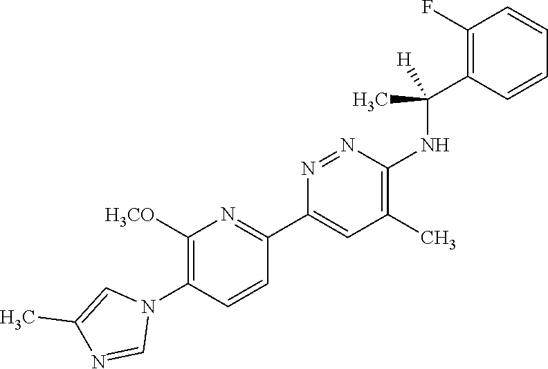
C1(F)=C(C(NC2=C(C)C=C(C3=NC([H3CO])=C(N4C=C(C)N=C4)C=C3)N=N2)(C)[H])C=CC=C1
